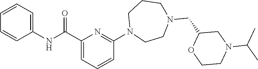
C1(C(=O)NC2=CC=CC=C2)=CC=CC(N2CCN(CC3OCCN(C(C)C)C3)CCC2)=N1
